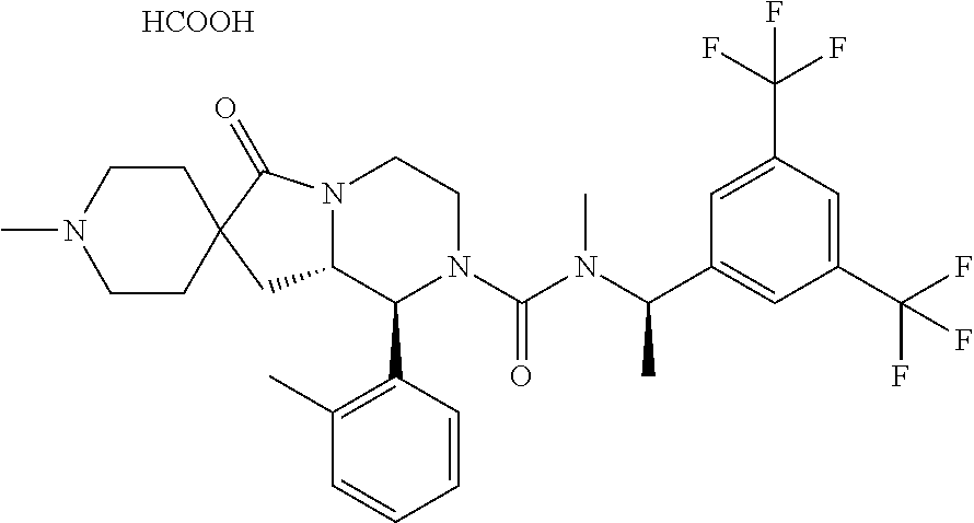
CN1CCC2(CC1)CC1N(C2=O)CCN(C(N(C(C2=CC(C(F)(F)F)=CC(C(F)(F)F)=C2)C)C)=O)C1C1=C(C)C=CC=C1.[HCOOH]
